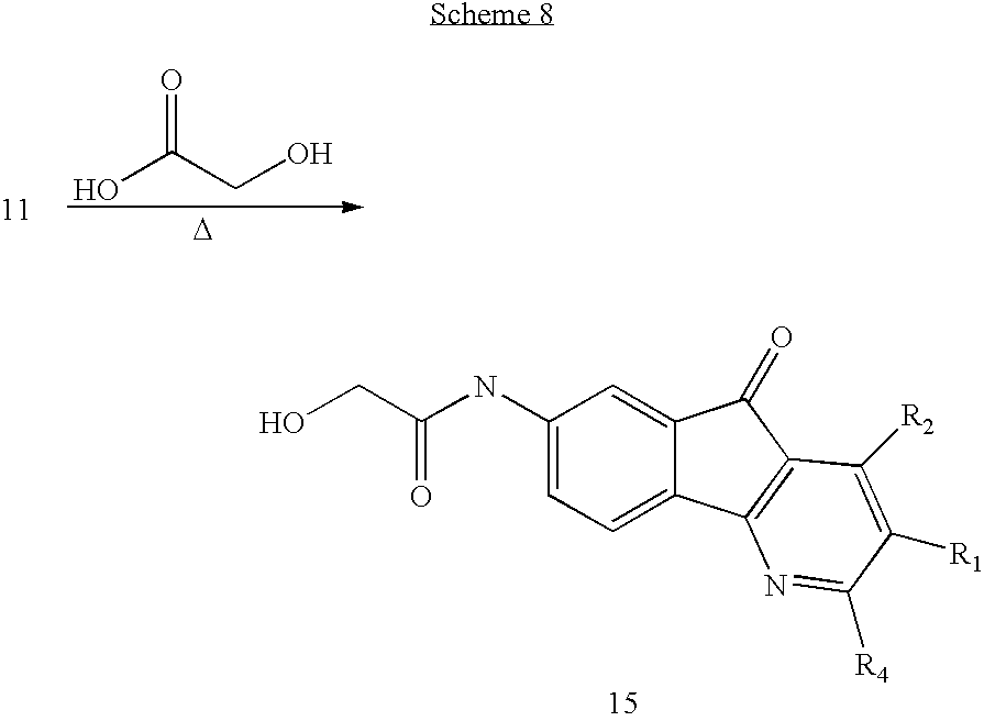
OC(CO)=O.[D].C1(NC(=O)CO)=CC=C2C(=C1)C(=O)C1=C2N=C([R4])C([R1])=C1[R2]
